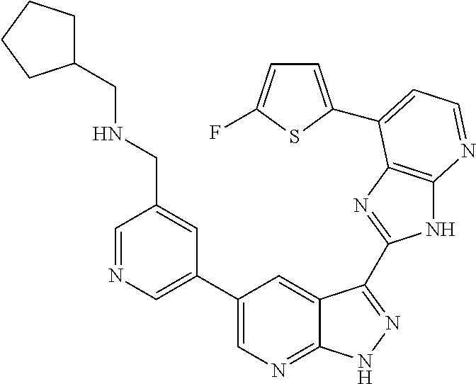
C1=NC=C(C2=CN=C3C(=C2)C(C2=NC4=C(N2)N=CC=C4C2=CC=C(F)S2)=NN3)C=C1CNCC1CCCC1
